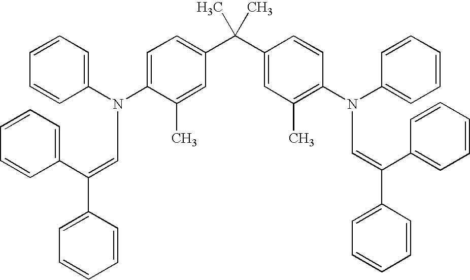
C1=CC=C(N(C2=CC=C(C(C3=CC(C)=C(N(C4=CC=CC=C4)C=C(C4=CC=CC=C4)C4=CC=CC=C4)C=C3)(C)C)C=C2C)C=C(C2=CC=CC=C2)C2=CC=CC=C2)C=C1
